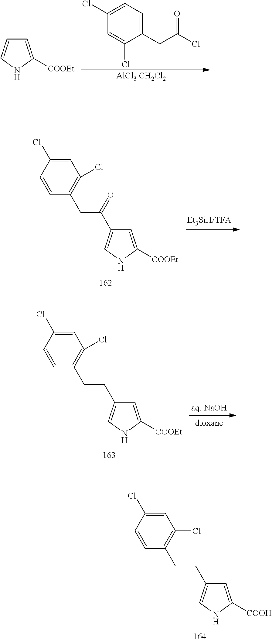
C1=C(Cl)C=CC(CCC2=CNC([COOH])=C2)=C1Cl.C1=C([COOEt])NC=C1.C1(Cl)=CC=C(CC(Cl)=O)C(Cl)=C1.[AlCl3 CH2Cl2].C1=C(Cl)C=CC(CC(=O)C2=CNC([COOEt])=C2)=C1Cl.C1=C(Cl)C=CC(CCC2=CNC([COOEt])=C2)=C1Cl
